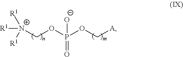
[N+](COP(=O)(OC[A])[O-])([R1])([R1])[R1]
